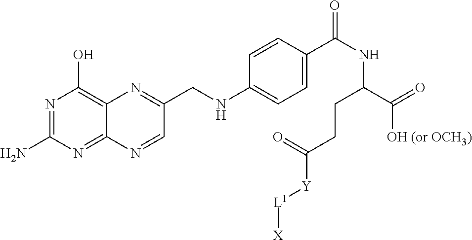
N1=C(N)N=C2C(=C1O)N=C(CNC1=CC=C(C(NC(C(=O)O)CCC([Y][L1][X])=O)=O)C=C1)C=N2
